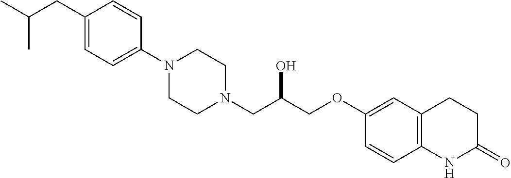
C1(CC(C)C)=CC=C(N2CCN(CC(COC3=CC4=C(C=C3)NC(=O)CC4)O)CC2)C=C1
